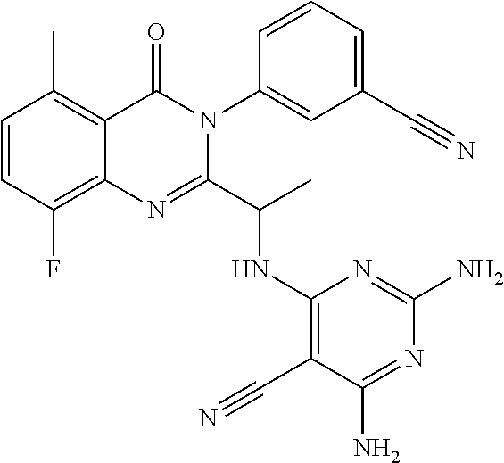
C1=CC(F)=C2C(=C1C)C(=O)N(C1=CC(C#N)=CC=C1)C(C(C)NC1=C(C#N)C(N)=NC(N)=N1)=N2
